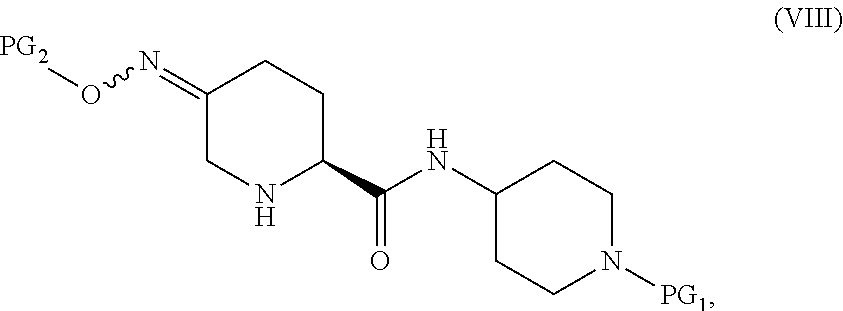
C1(=NO[PG2])CNC(C(NC2CCN([PG1])CC2)=O)CC1
